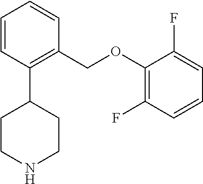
C1(C2CCNCC2)=C(COC2=C(F)C=CC=C2F)C=CC=C1
